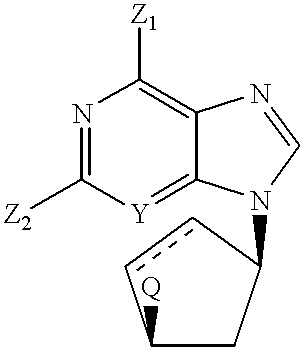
N1=C([Z2])[Y]=C2C(=C1[Z1])N=CN2C1CC([Q])cc1
